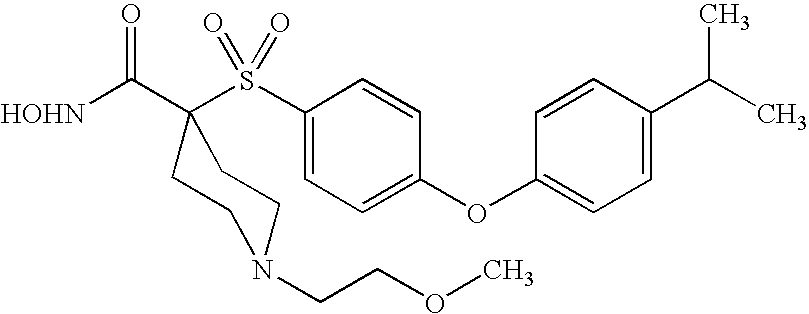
[HOHN]C(=O)C1(S(C2=CC=C(OC3=CC=C(C(C)C)C=C3)C=C2)(=O)=O)CCN(CCOC)CC1
